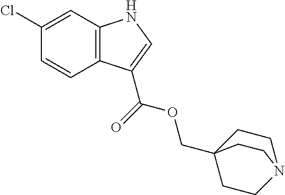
C1(Cl)=CC2=C(C=C1)C(C(=O)OCC13CCN(CC1)CC3)=CN2
